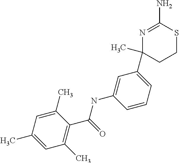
C1(C)=CC(C)=CC(C)=C1C(=O)NC1=CC(C2(C)N=C(N)SCC2)=CC=C1
